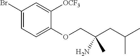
BrC1=CC=C(OCC(CC(C)C)(N)C)C([OCF3])=C1
